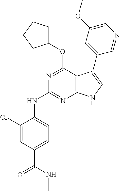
N1=C(OC2CCCC2)C2=C(N=C1NC1=CC=C(C(=O)NC)C=C1Cl)NC=C2C1=CC(OC)=CN=C1
